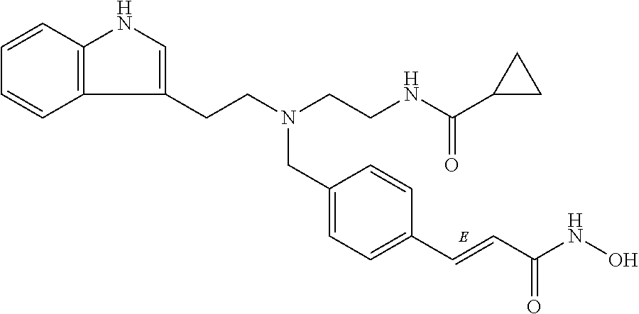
C1=CC2=C(C=C1)C(CCN(CC1=CC=C(C=CC(NO)=O)C=C1)CCNC(C1CC1)=O)=CN2
